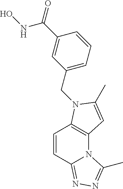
C1=CC2=NN=C(C)N2C2=C1N(CC1=CC=CC(C(=O)NO)=C1)C(C)=C2
